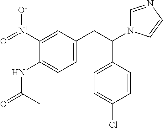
C1=C(CC(C2=CC=C(Cl)C=C2)N2C=NC=C2)C=C([N+](=O)[O-])C(NC(=O)C)=C1
